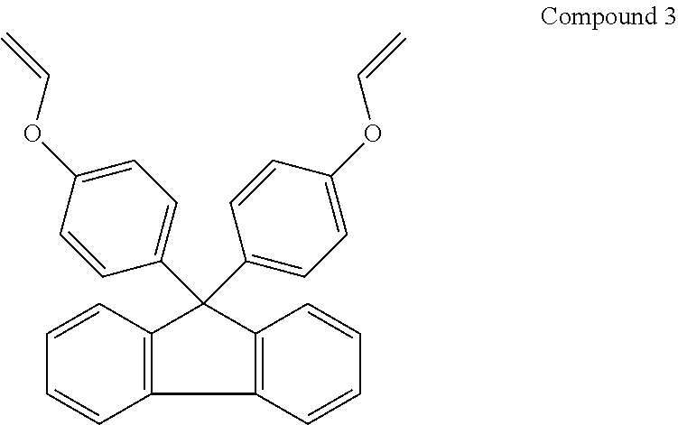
C12=C(C3=C(C1(C1=CC=C(OC=C)C=C1)C1=CC=C(OC=C)C=C1)C=CC=C3)C=CC=C2
